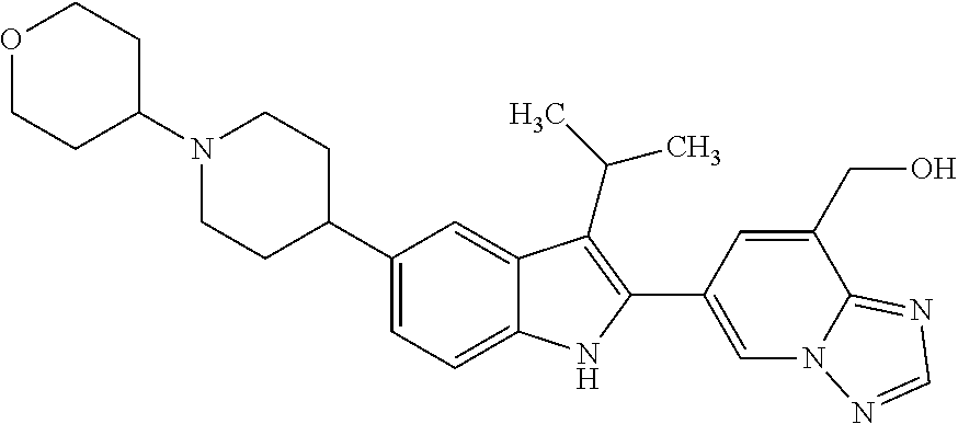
C1(N2CCC(C3=CC=C4C(=C3)C(C(C)C)=C(C3=CN5C(=NC=N5)C(CO)=C3)N4)CC2)CCOCC1
